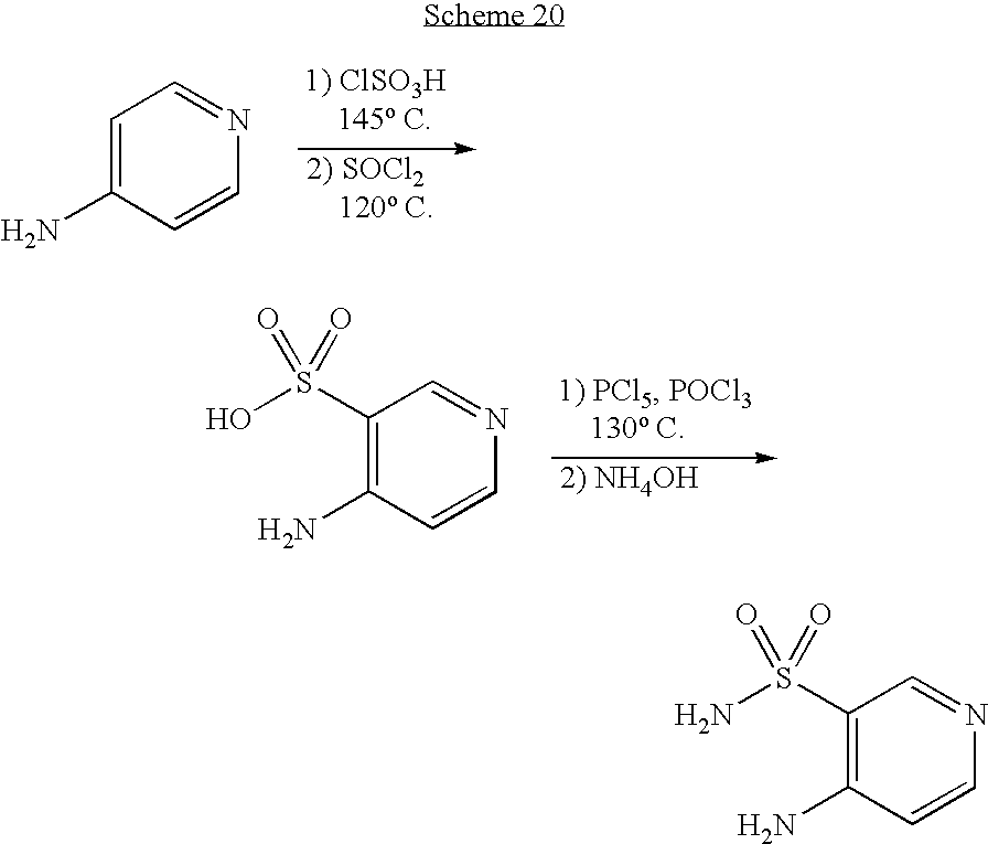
C1=C(N)C=CN=C1.C1(S(O)(=O)=O)=C(N)C=CN=C1.C1(S(N)(=O)=O)=C(N)C=CN=C1
